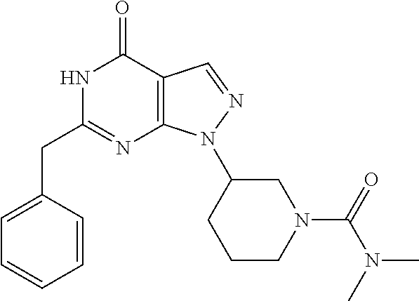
N1C(CC2=CC=CC=C2)=NC2=C(C1=O)C=NN2C1CCCN(C(N(C)C)=O)C1
